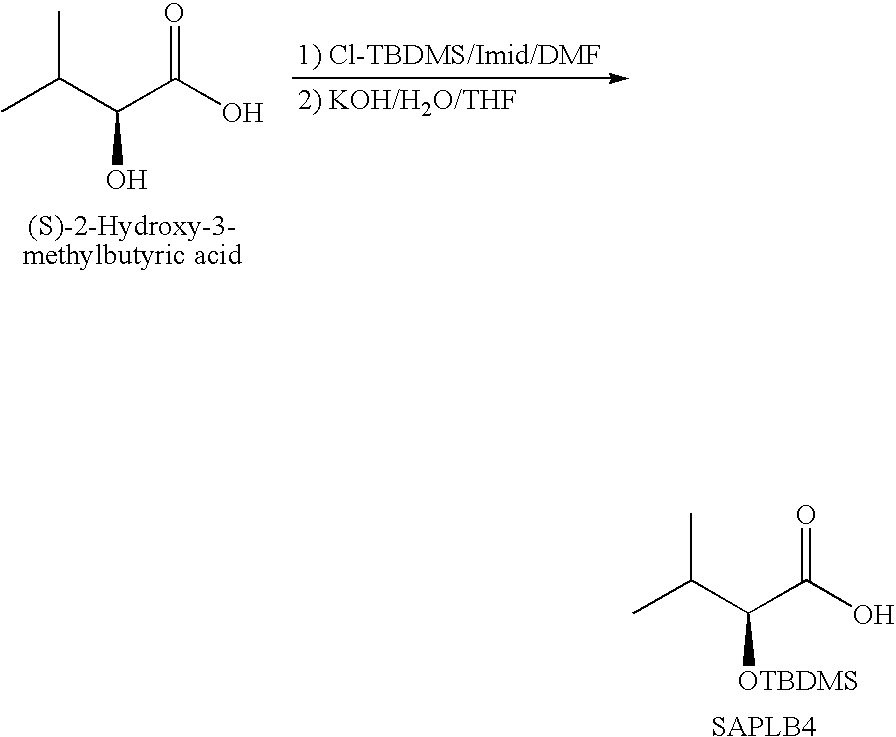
CC(C(C(O)=O)[OTBDMS])C.[SAPLB4].CC(C(C(O)=O)O)C
